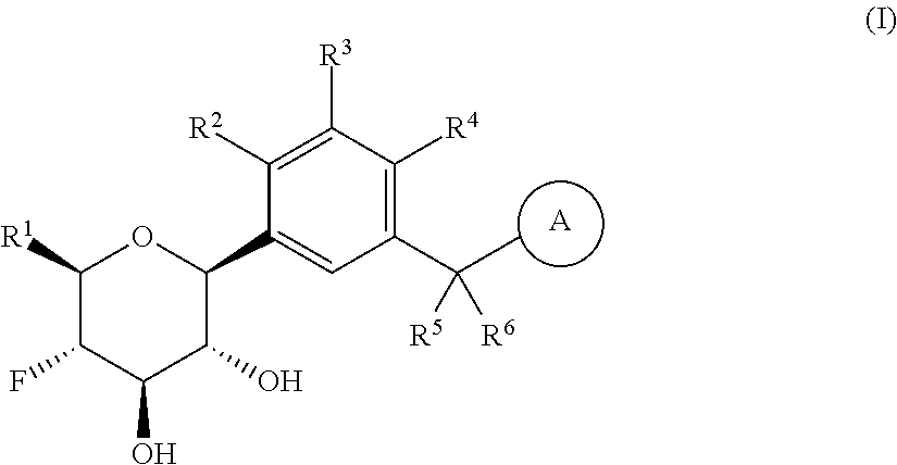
C(C1=C([R4])C([R3])=C([R2])C(C2OC([R1])C(F)C(O)C2O)=C1)(C)([R6])[R5].[A]
